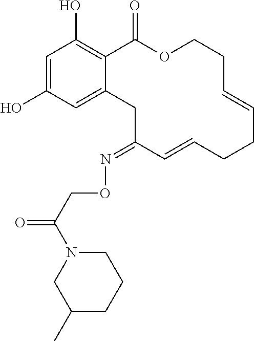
C1=C(O)C=C2C(=C1O)C(=O)OCCC=CCCC=CC(=NOCC(=O)N1CC(C)CCC1)C2
